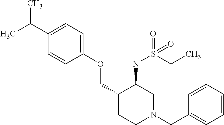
C1(C(C)C)=CC=C(OCC2CCN(CC3=CC=CC=C3)CC2NS(CC)(=O)=O)C=C1
